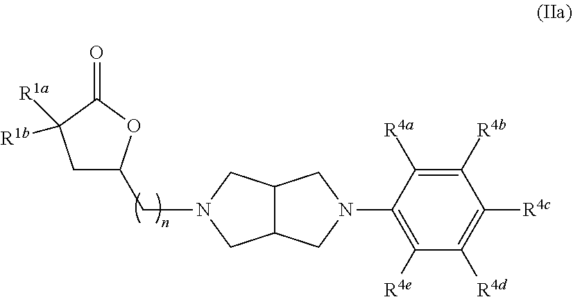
C1C(CN2CC3C(C2)CN(C2=C([R4e])C([R4d])=C([R4c])C([R4b])=C2[R4a])C3)OC(=O)C1([R1b])[R1a]
